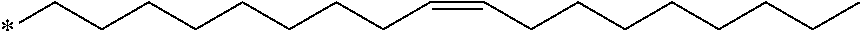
*CCCCCCCCC=CCCCCCCCC
